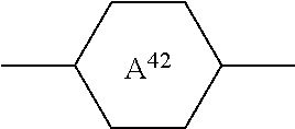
C1(C)CCC(C)CC1.[A42]
